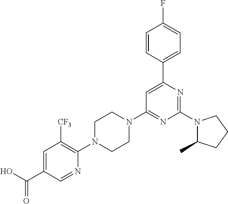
N1(C2=NC(C3=CC=C(F)C=C3)=CC(N3CCN(C4=C([CF3])C=C(C(O)=O)C=N4)CC3)=N2)C(C)CCC1
